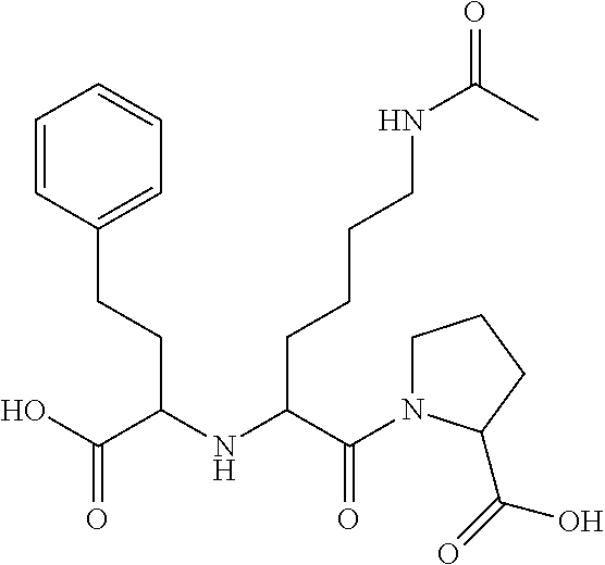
C1=CC(CCC(NC(C(=O)N2CCCC2C(=O)O)CCCCNC(=O)C)C(O)=O)=CC=C1
